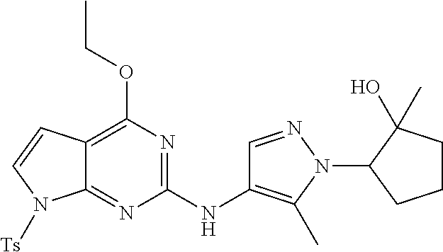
C12=C(OCC)N=C(NC3=C(C)N(C4CCCC4(O)C)N=C3)N=C1N([Ts])C=C2
